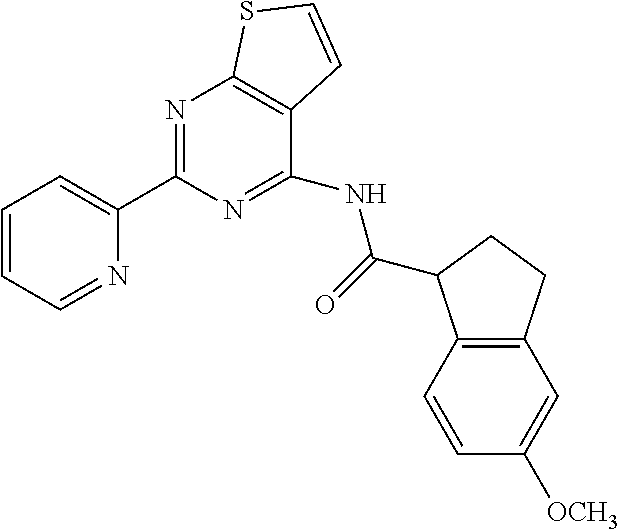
C1=CC=NC(C2=NC3=C(C(NC(=O)C4C5=C(C=C([OCH3])C=C5)CC4)=N2)C=CS3)=C1
